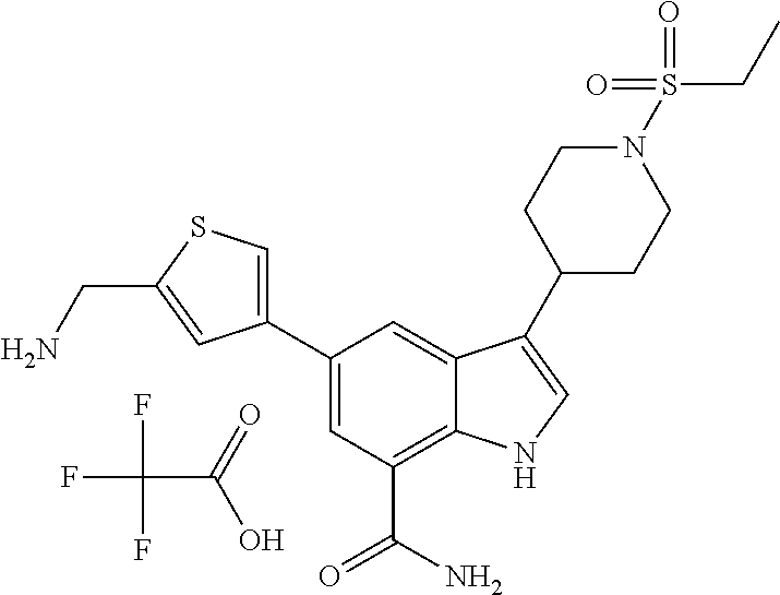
FC(F)(F)C(=O)O.C1=C(C2=CSC(CN)=C2)C=C2C(=C1C(N)=O)NC=C2C1CCN(S(CC)(=O)=O)CC1
